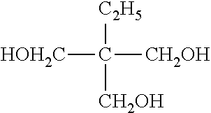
[HOH2C]C([CH2OH])([C2H5])[CH2OH]
